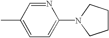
C1=C(C)C=NC(N2CCCC2)=C1
